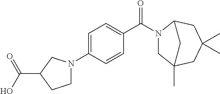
C1=C(N2CCC(C(O)=O)C2)C=CC(C(N2CC3(C)CC(C)(C)CC2C3)=O)=C1
